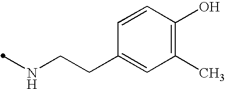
N(CCC1=CC(C)=C(O)C=C1)C
